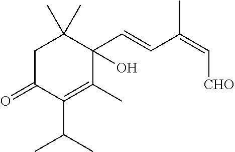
C1C(=O)C(C(C)C)=C(C)C(C=CC(=C[CHO])C)(O)C1(C)C
